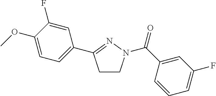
C1CN(C(C2=CC(F)=CC=C2)=O)N=C1C1=CC=C(OC)C(F)=C1
